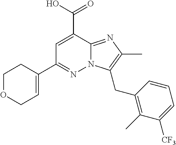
N12C(=NC(C)=C1CC1=C(C)C([CF3])=CC=C1)C(C(=O)O)=CC(C1=CCOCC1)=N2
